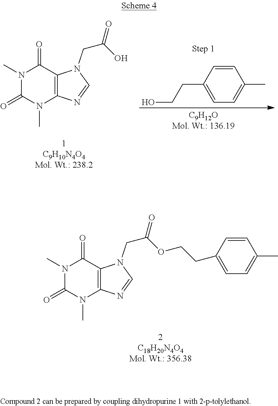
N1(C)C2=C(C(=O)N(C)C1=O)N(CC(OCCC1=CC=C(C)C=C1)=O)C=N2.N1(C)C2=C(C(=O)N(C)C1=O)N(CC(O)=O)C=N2.C1(C)=CC=C(CCO)C=C1
